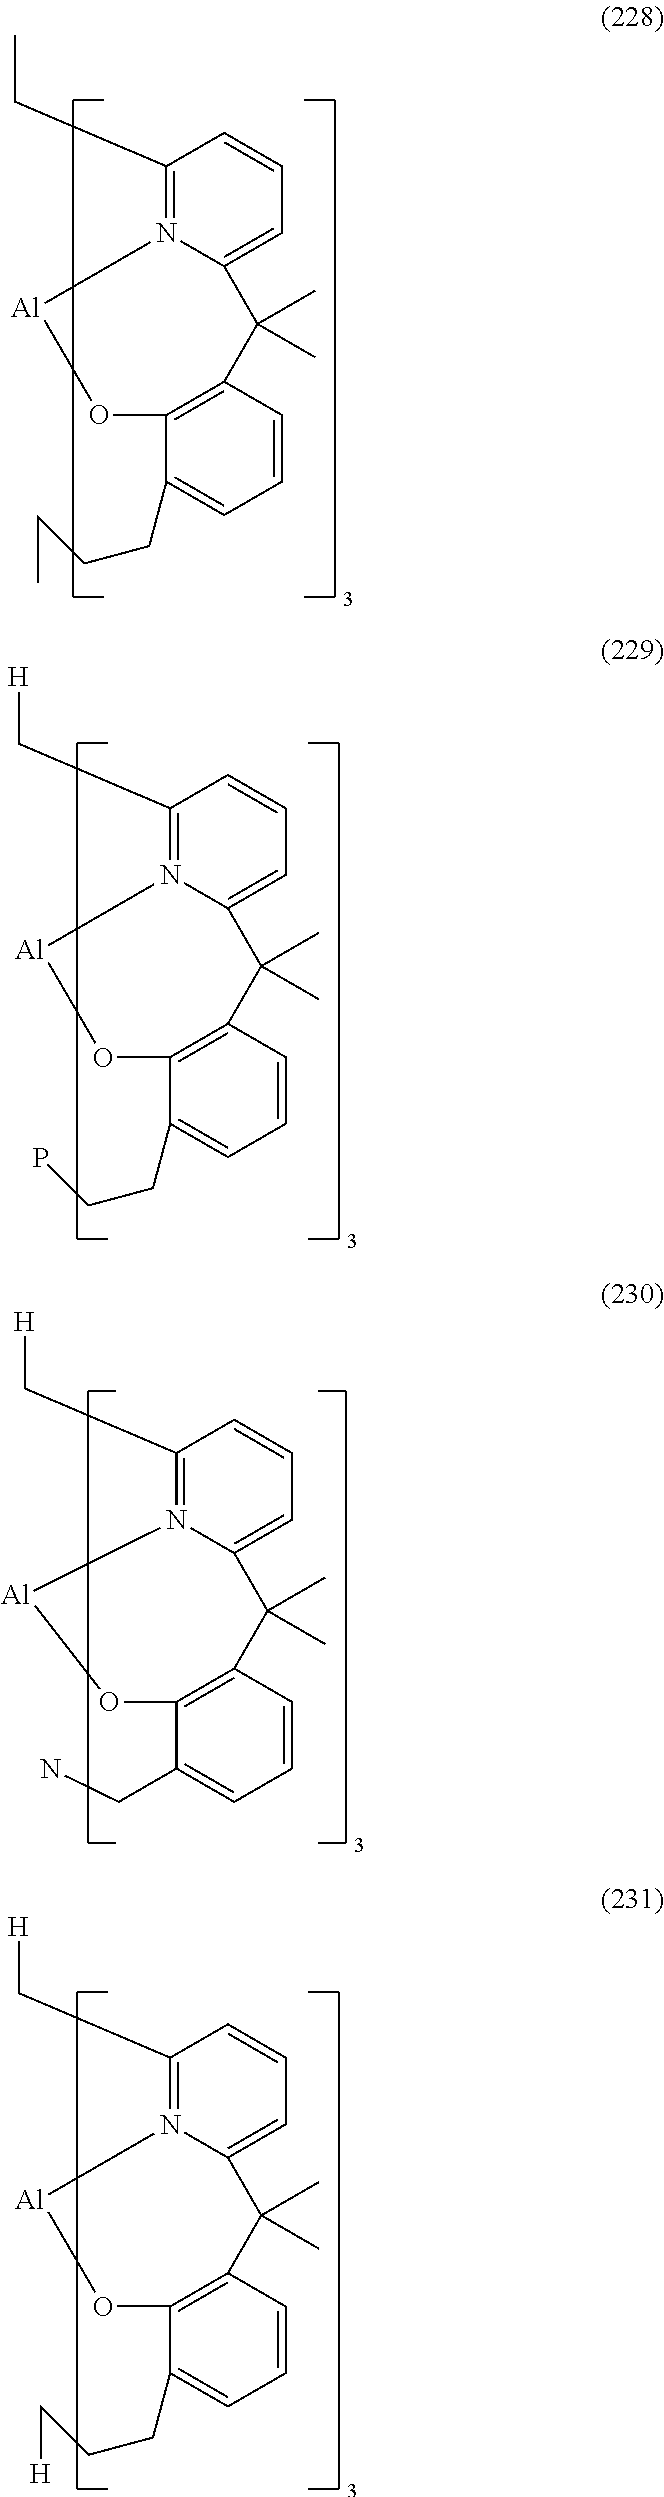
C1(CC)=N2C(=CC=C1)C(C)(C)C1=C(C(CCCC)=CC=C1)O[Al]2.C1(C[H])=N2C(=CC=C1)C(C)(C)C1=C(C(CCP)=CC=C1)O[Al]2.C1(C[H])=N2C(=CC=C1)C(C)(C)C1=C(C(CN)=CC=C1)O[Al]2.C1(C[H])=N2C(=CC=C1)C(C)(C)C1=C(C(CCC[H])=CC=C1)O[Al]2
